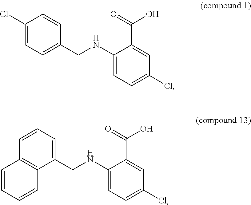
C1(Cl)=CC=C(CNC2=CC=C(Cl)C=C2C(=O)O)C=C1.C1=CC=C(CNC2=CC=C(Cl)C=C2C(=O)O)C2=C1C=CC=C2
